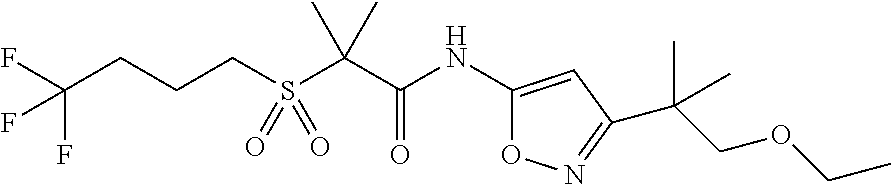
FC(CCCS(C(C(NC1=CC(C(COCC)(C)C)=NO1)=O)(C)C)(=O)=O)(F)F
